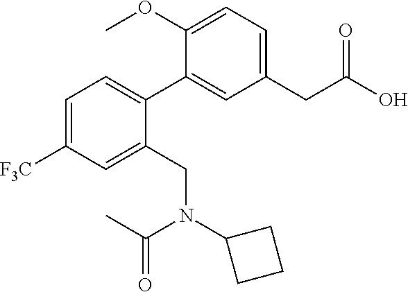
C1=C([F3C])C=C(CN(C2CCC2)C(C)=O)C(C2=CC(CC(O)=O)=CC=C2OC)=C1
